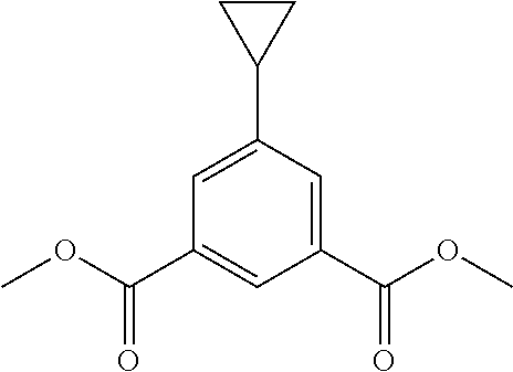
C1=C(C2CC2)C=C(C(OC)=O)C=C1C(OC)=O
